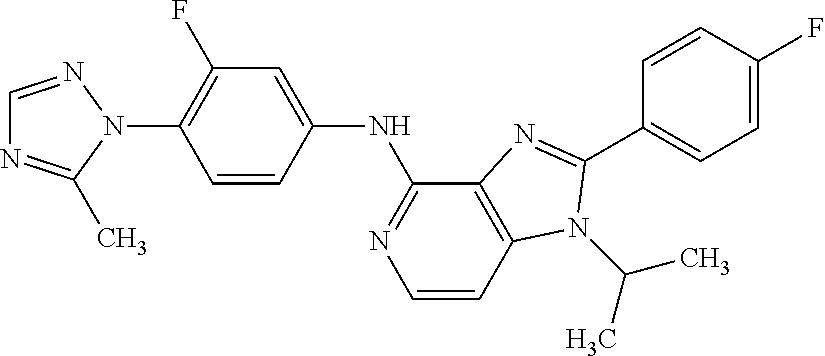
C1=NN(C2=C(F)C=C(NC3=NC=CC4=C3N=C(C3=CC=C(F)C=C3)N4C(C)C)C=C2)C(C)=N1
